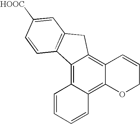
C12=C3C(=C4C(=C1CC1=C2C=CC([HOOC])=C1)C=CCO4)C=CC=C3
